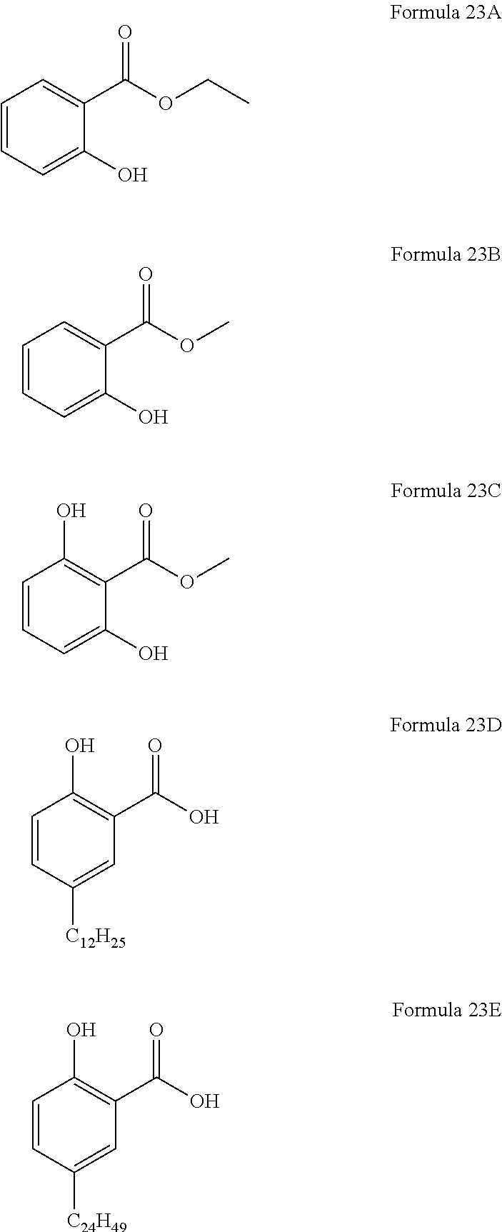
C1=CC=C(O)C(C(OCC)=O)=C1.C1=CC=C(O)C(C(OC)=O)=C1.C1=CC=C(O)C(C(OC)=O)=C1O.C1=CC([C12H25])=CC(C(O)=O)=C1O.C1=CC([C24H49])=CC(C(O)=O)=C1O
